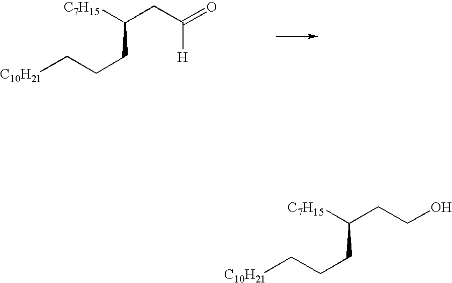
C(CC([C7H15])CCC[C10H21])O.C(CC([C7H15])CCC[C10H21])(=O)[H]
